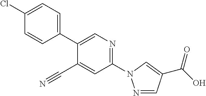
C1=CC(C2=CN=C(N3N=CC(C(=O)O)=C3)C=C2C#N)=CC=C1Cl
